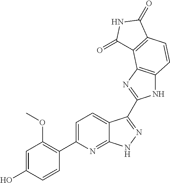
C1=C(C2=C(OC)C=C(O)C=C2)N=C2C(=C1)C(C1=NC3=C(N1)C=CC1=C3C(=O)NC1=O)=NN2
